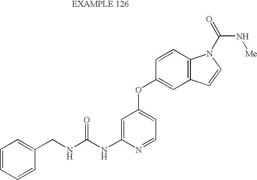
C1=C(NC(NCC2=CC=CC=C2)=O)N=CC=C1OC1=CC2=C(C=C1)N(C(=O)N[Me])C=C2
